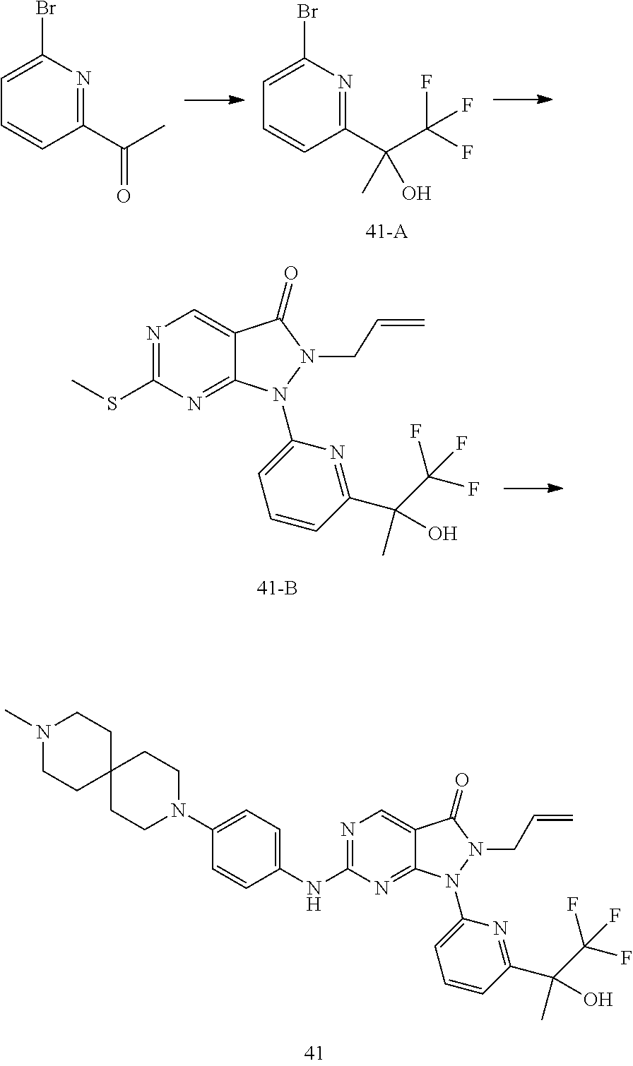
C1(N2CCC3(CC2)CCN(C)CC3)=CC=C(NC2=NC=C3C(=N2)N(C2=CC=CC(C(C(F)(F)F)(O)C)=N2)N(CC=C)C3=O)C=C1.C1=C(Br)N=C(C(C(F)(F)F)(C)O)C=C1.C1=C(Br)N=C(C(C)=O)C=C1.N1=C(SC)N=C2C(=C1)C(=O)N(CC=C)N2C1=CC=CC(C(C(F)(F)F)(O)C)=N1
